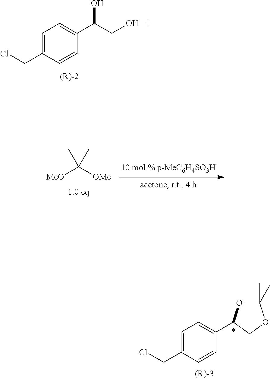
C1=C(CCl)C=CC(C(CO)O)=C1.[MeO]C([OMe])(C)C.C1=C(CCl)C=CC(C2OC(C)(C)OC2)=C1
